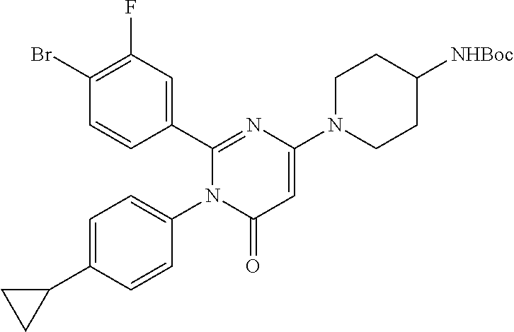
C1(Br)=C(F)C=C(C2=NC(N3CCC([NHBoc])CC3)=CC(=O)N2C2=CC=C(C3CC3)C=C2)C=C1
